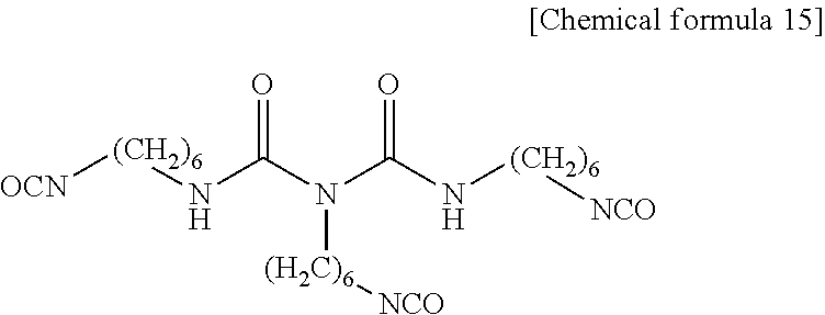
[OCN][(CH2)6]NC(N(C(N[(CH2)6][NCO])=O)[(H2C)6][NCO])=O
